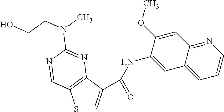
C12=CC=CN=C1C=C(OC)C(NC(C1=CSC3=C1N=C(N(C)CCO)N=C3)=O)=C2
